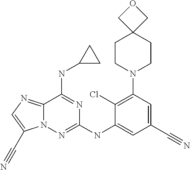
C12=NC=C(C#N)N1N=C(NC1=CC(C#N)=CC(N3CCC4(CC3)COC4)=C1Cl)N=C2NC1CC1
